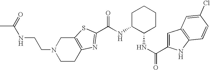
C12=C(SC(C(NC3C(NC(=O)C4=CC5=C(N4)C=CC(Cl)=C5)CCCC3)=O)=N1)CN(CCNC(C)=O)CC2
